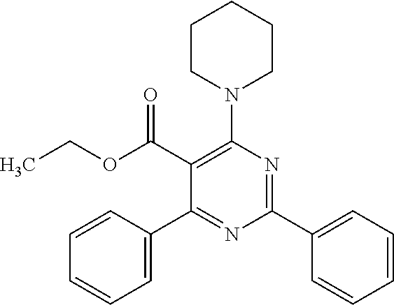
N1(C2=C(C(OCC)=O)C(C3=CC=CC=C3)=NC(C3=CC=CC=C3)=N2)CCCCC1
